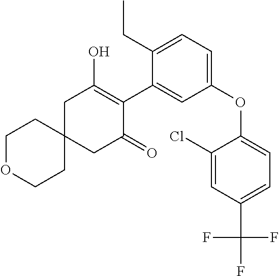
C1C2(CC(=O)C(C3=CC(OC4=CC=C(C(F)(F)F)C=C4Cl)=CC=C3CC)=C1O)CCOCC2
